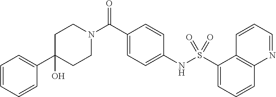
C1CN(C(C2=CC=C(NS(=O)(=O)C3=CC=CC4=C3C=CC=N4)C=C2)=O)CCC1(O)C1=CC=CC=C1
